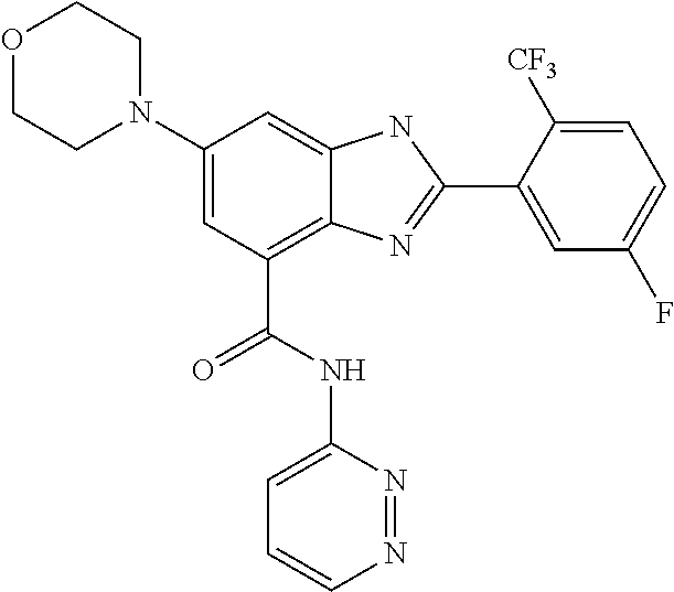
C1(N2CCOCC2)=CC(C(NC2=CC=CN=N2)=O)=C2C(=C1)NC(C1=CC(F)=CC=C1[CF3])=N2
